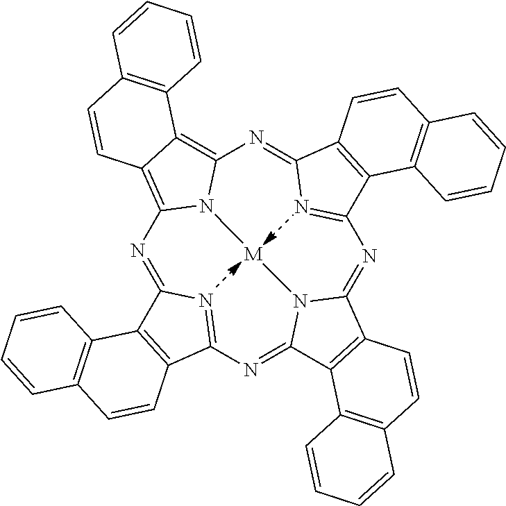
N1=C2N=C(N=C3N4C(=NC5=NC(=NC6=C7C(=C1N6[M]4)C=CC1=C7C=CC=C1)C1=C5C4=C(C=C1)C=CC=C4)C1=C3C3=C(C=C1)C=CC=C3)C1=C2C2=C(C=C1)C=CC=C2
